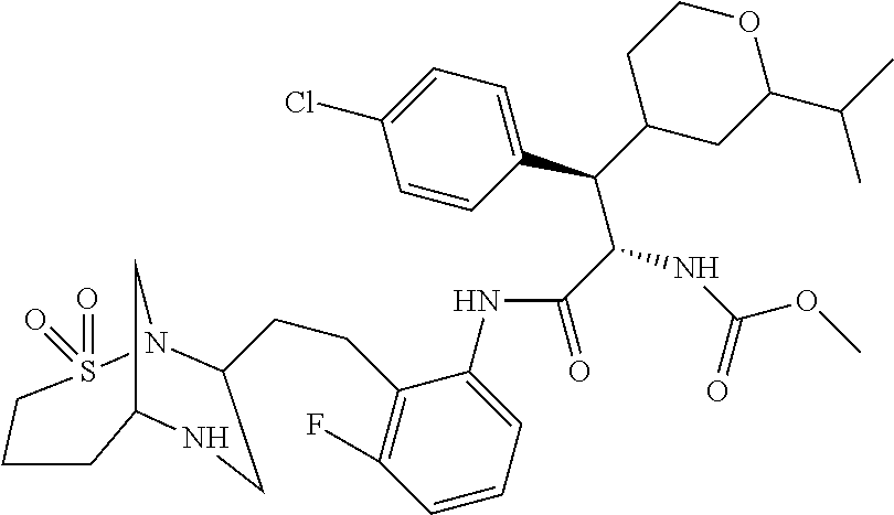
C(NC(OC)=O)(C(C1=CC=C(Cl)C=C1)C1CC(C(C)C)OCC1)C(=O)NC1=CC=CC(F)=C1CCC1N2S(=O)(=O)CCCC(C2)NC1
